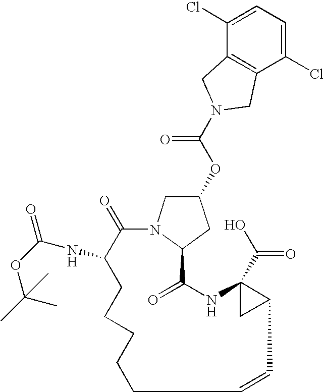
C1(Cl)=CC=C(Cl)C2=C1CN(C(OC1CN3C(C1)C(=O)NC1(C(O)=O)CC1C=CCCCCCC(NC(OC(C)(C)C)=O)C3=O)=O)C2
